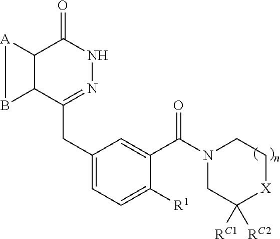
C12C(C(CC3=CC=C([R1])C(C(N4CC([RC2])([RC1])[X]CC4)=O)=C3)=NNC1=O)B[A]2
